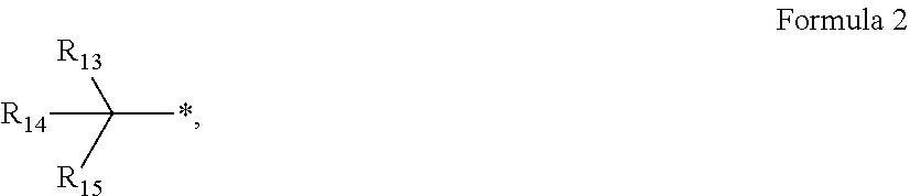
*C([R15])([R13])[R14]
